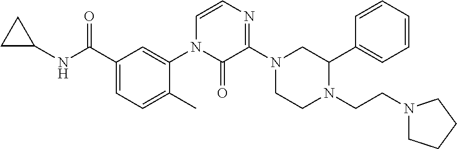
C1(C(=O)NC2CC2)=CC=C(C)C(N2C(=O)C(N3CC(C4=CC=CC=C4)N(CCN4CCCC4)CC3)=NC=C2)=C1
